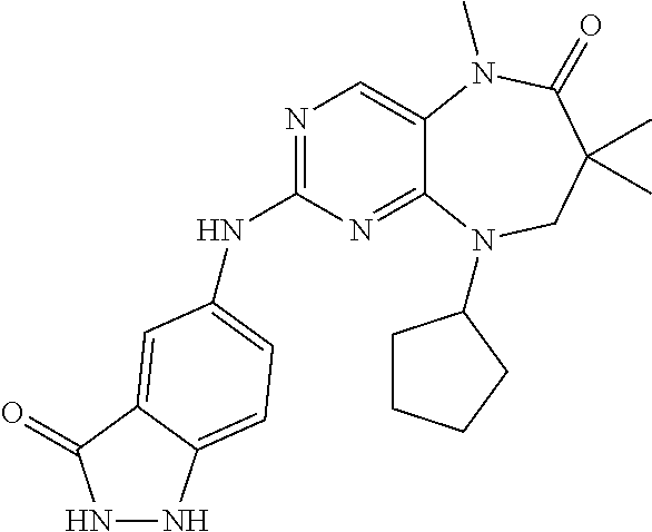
N1=C(NC2=CC=C3NNC(=O)C3=C2)N=C2C(=C1)N(C)C(=O)C(C)(C)CN2C1CCCC1
